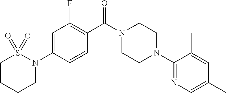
C1=C(N2S(=O)(=O)CCCC2)C=CC(C(N2CCN(C3=NC=C(C)C=C3C)CC2)=O)=C1F
